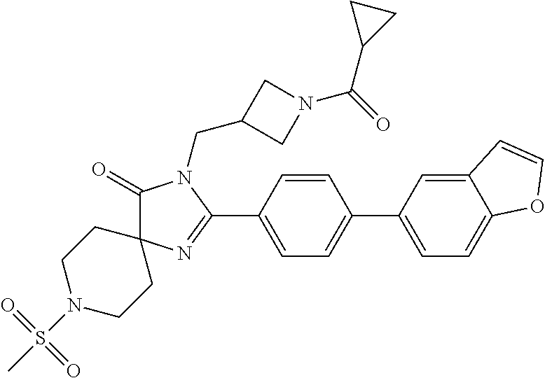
C1(=O)C2(N=C(C3=CC=C(C4=CC=C5C(=C4)C=CO5)C=C3)N1CC1CN(C(=O)C3CC3)C1)CCN(S(C)(=O)=O)CC2
